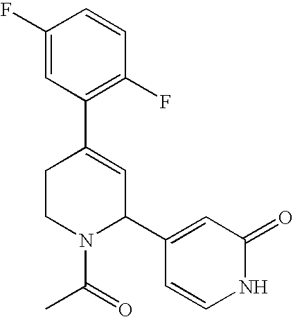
C1(F)=CC(C2=CC(C3=CC(=O)NC=C3)N(C(=O)C)CC2)=C(F)C=C1
